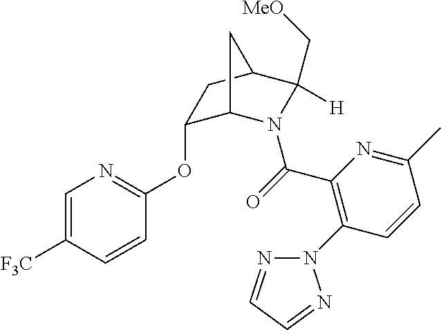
C1=C([F3C])C=CC(OC2C3N(C(=O)C4=C(N5N=CC=N5)C=CC(C)=N4)C([H])(C[MeO])C(C2)C3)=N1
